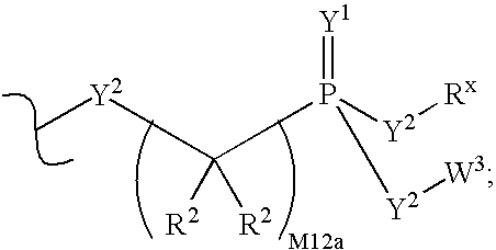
C[Y2]C(P([Y2][Rx])([Y2][W3])=[Y1])([R2])[R2]
